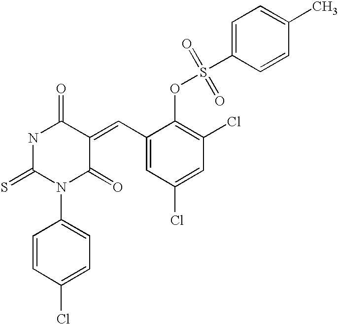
N1C(=S)N(C2=CC=C(Cl)C=C2)C(=O)C(=CC2=CC(Cl)=CC(Cl)=C2OS(C2=CC=C(C)C=C2)(=O)=O)C1=O
